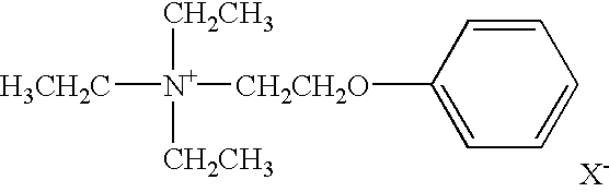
[CH2CH3][N+]([CH2CH3])([CH2CH2O]C1=CC=CC=C1)[H3CH2C].[X-]
